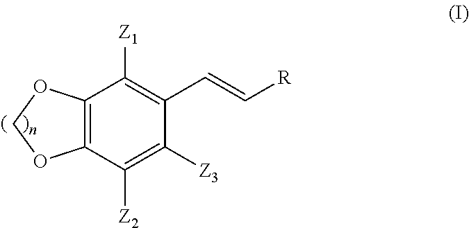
C12=C(C([Z2])=C([Z3])C(C=C[R])=C1[Z1])OCO2
